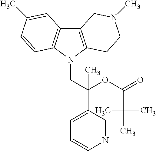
C12=C(N(CC(C3=CC=CN=C3)(OC(=O)C(C)(C)C)C)C3=C1C=C(C)C=C3)CCN(C)C2
